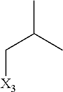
CC(C)C[X3]
